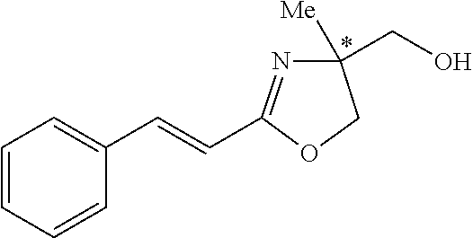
C(C1=NC([Me])(CO)CO1)=CC1=CC=CC=C1
